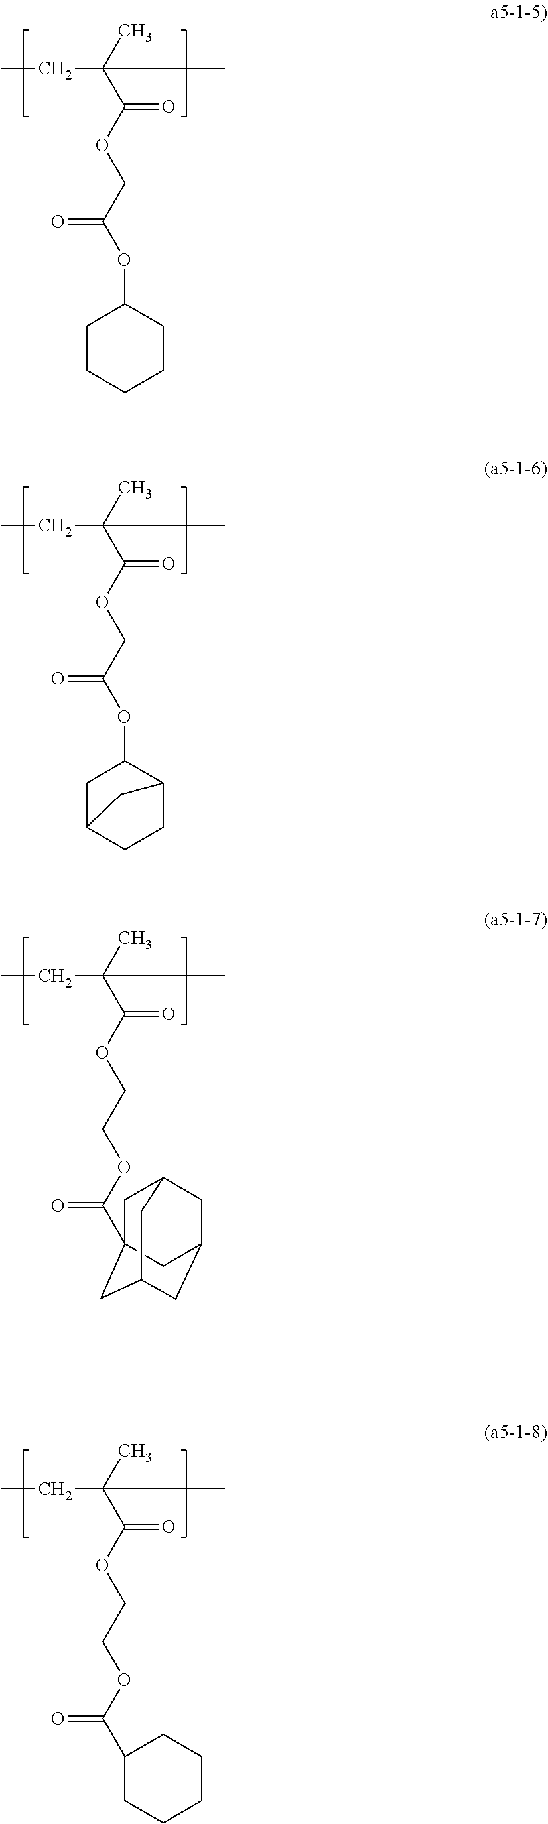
CCC(C(OCC(OC1CCCCC1)=O)=O)(C)C.CCC(C(OCC(OC1CC2CCC1C2)=O)=O)(C)C.CCC(C(OCCOC(=O)C12CC3CC(CC(C1)C3)C2)=O)(C)C.CCC(C(OCCOC(=O)C1CCCCC1)=O)(C)C
